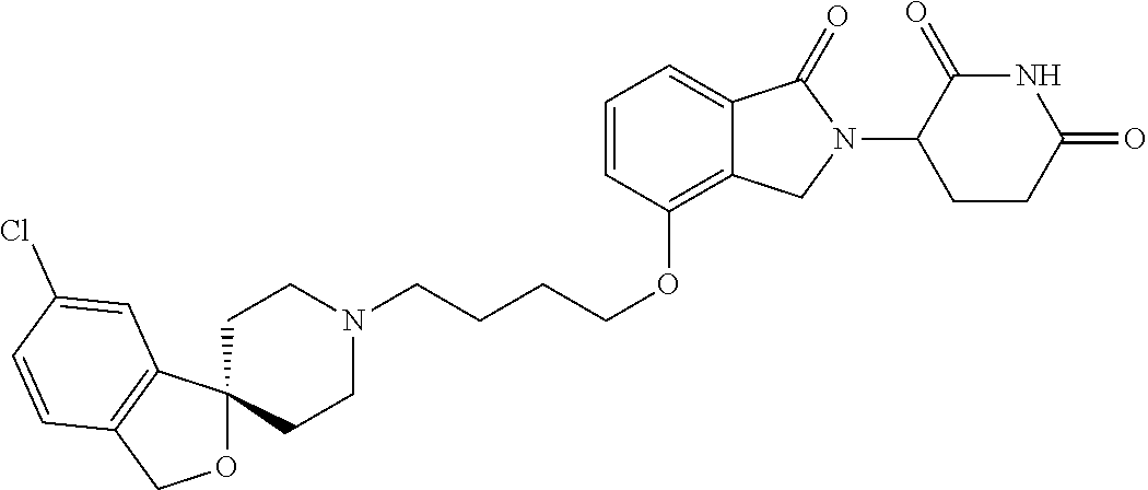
C(COC1=C2C(=CC=C1)C(=O)N(C1C(=O)NC(=O)CC1)C2)CCN1CCC2(CC1)OCC1=C2C=C(Cl)C=C1
